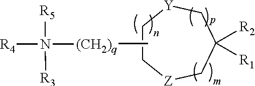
C1C[Z]CC([R2])([R1])C[Y]1.C[(CH2)q]N([R4])([R5])[R3]
